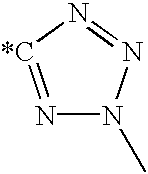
N1=[*C]N=NN1C
